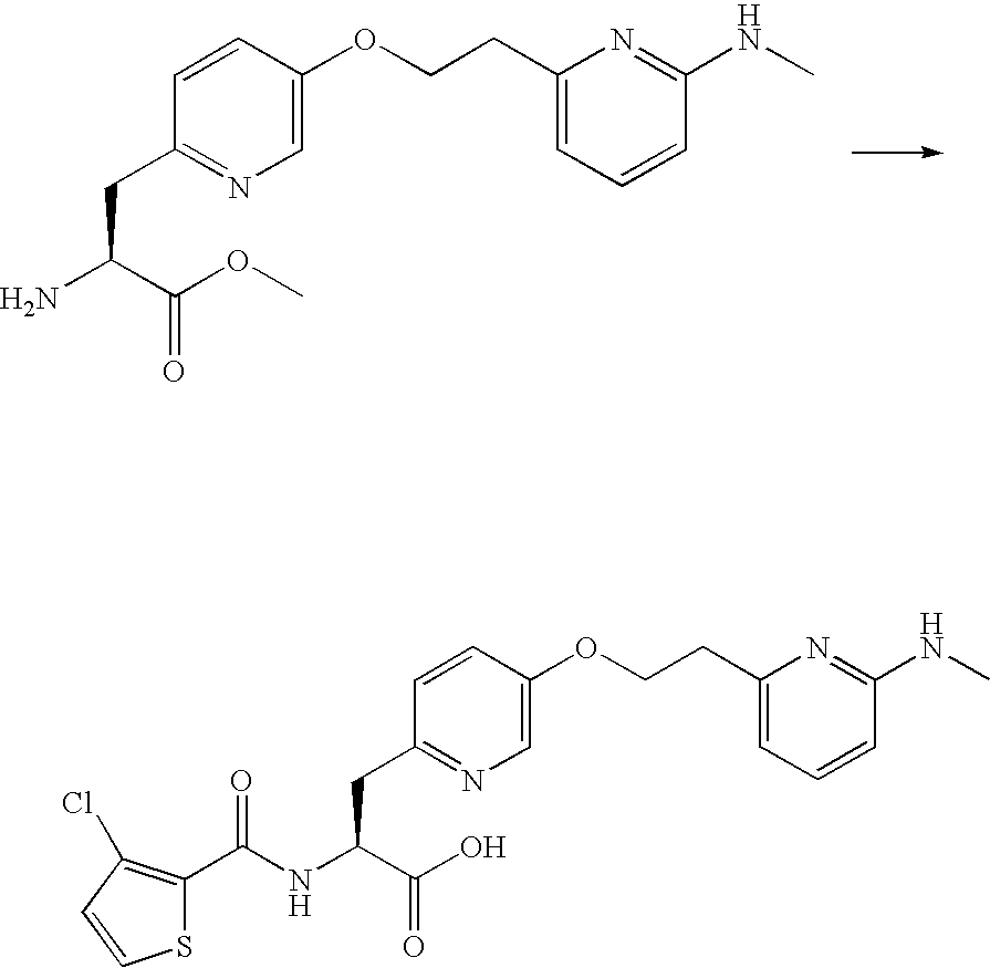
C1=C(OCCC2=CC=CC(NC)=N2)C=CC(CC(C(OC)=O)N)=N1.C1=C(OCCC2=CC=CC(NC)=N2)C=CC(CC(C(O)=O)NC(=O)C2=C(Cl)C=CS2)=N1
